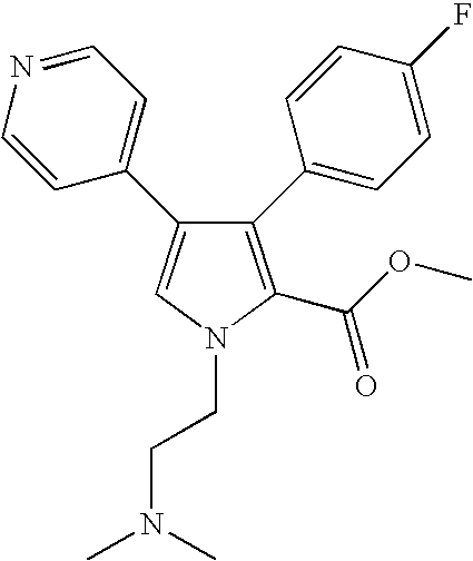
C1(C2=CC=C(F)C=C2)=C(C(OC)=O)N(CCN(C)C)C=C1C1=CC=NC=C1
